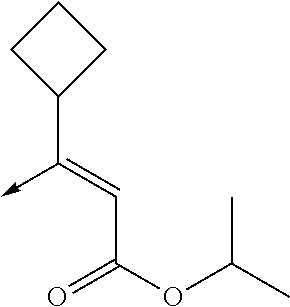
C(C(OC(C)C)=O)=C(->C)C1CCC1
